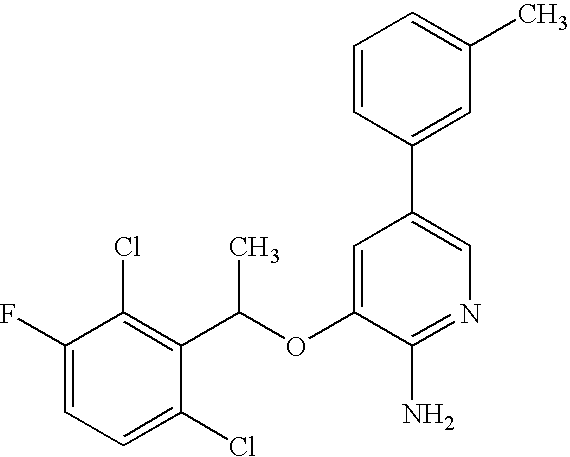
FC1=CC=C(Cl)C(C(OC2=CC(C3=CC(C)=CC=C3)=CN=C2N)C)=C1Cl
